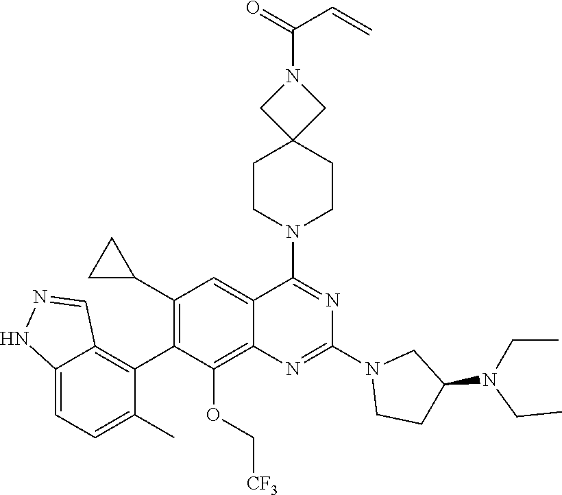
C12=CC=C(C)C(C3=C(C4CC4)C=C4C(=C3OC[CF3])N=C(N3CCC(N(CC)CC)C3)N=C4N3CCC4(CC3)CN(C(=O)C=C)C4)=C1C=NN2
